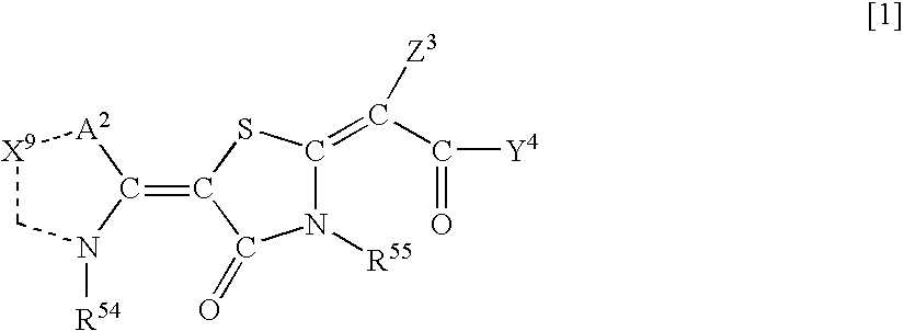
[X9]1CN([R54])C(=C2C(=O)N([R55])C(=C(C([Y4])=O)[Z3])S2)[A2]1
